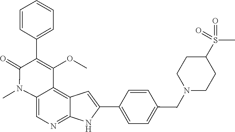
C1=CC(CN2CCC(S(=O)(=O)C)CC2)=CC=C1C1=CC2=C3C(=CN=C2N1)N(C)C(=O)C(C1=CC=CC=C1)=C3OC
